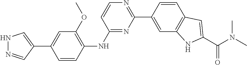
C1=CC(C2=NC=CC(NC3=C(OC)C=C(C4=CNN=C4)C=C3)=N2)=CC2=C1C=C(C(N(C)C)=O)N2
